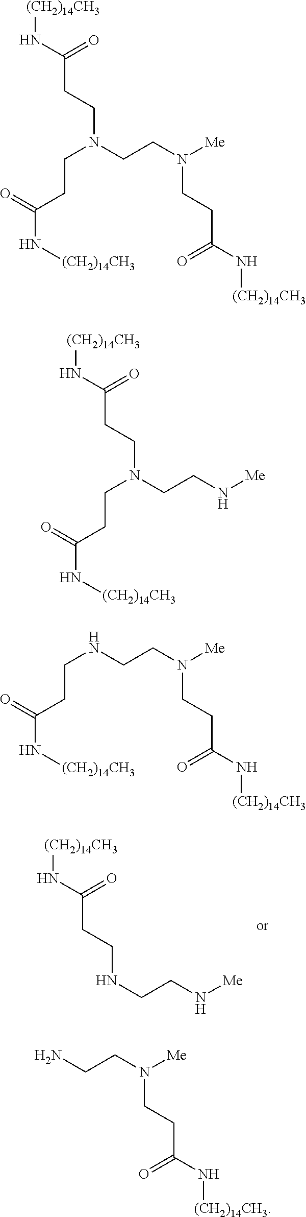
N(CCC(=O)N[(CH2)14CH3])CCN[Me].[(CH2)14CH3]NC(=O)CCN(CCC(=O)N[(CH2)14CH3])CCN([Me])CCC(=O)N[(CH2)14CH3].[(CH2)14CH3]NC(=O)CCN(CCC(=O)N[(CH2)14CH3])CCN[Me].[(CH2)14CH3]NC(=O)CCNCCN([Me])CCC(=O)N[(CH2)14CH3].NCCN([Me])CCC(=O)N[(CH2)14CH3]
